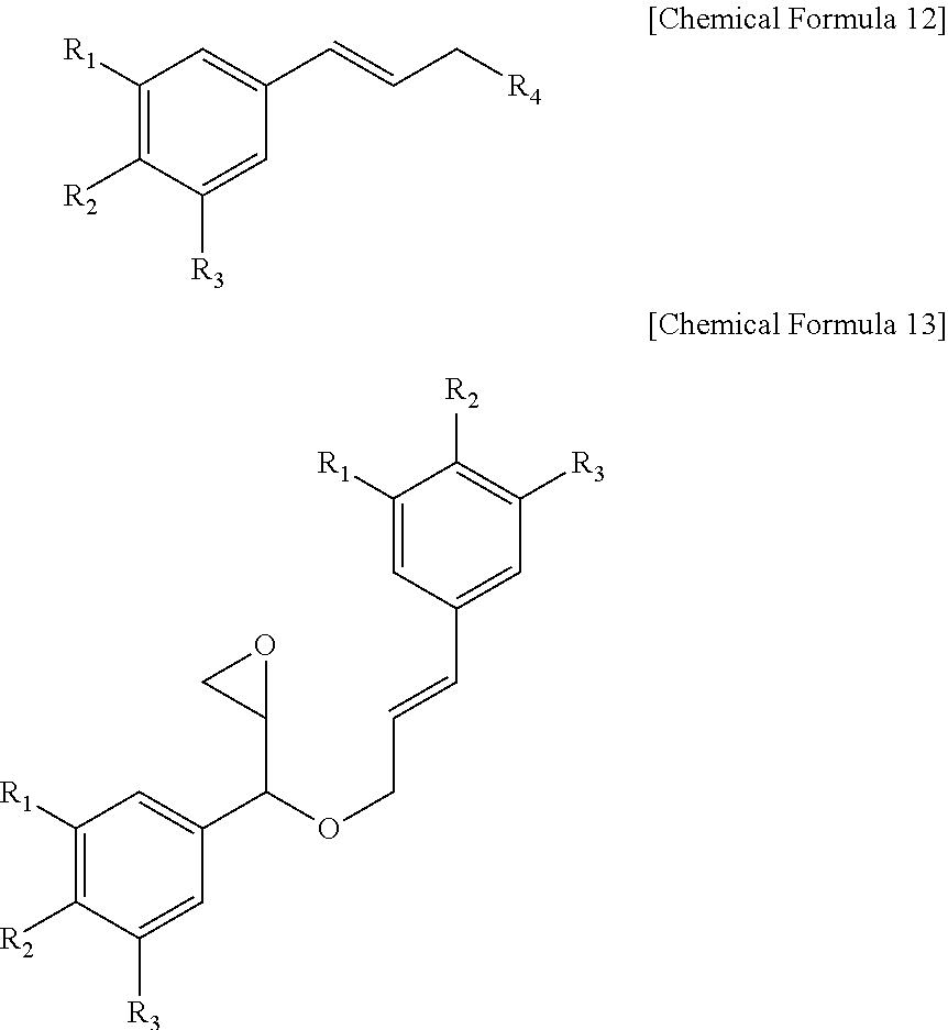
C1([R1])=C([R2])C([R3])=CC(C=CC[R4])=C1.C1([R1])=C([R2])C([R3])=CC(C(OCC=CC2=CC([R3])=C([R2])C([R1])=C2)C2OC2)=C1
